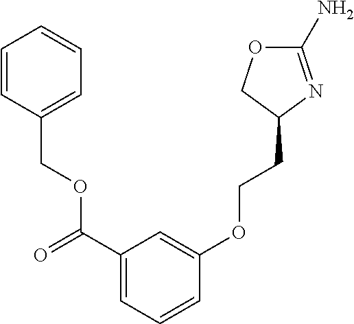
C1(N)=NC(CCOC2=CC(C(=O)OCC3=CC=CC=C3)=CC=C2)CO1
